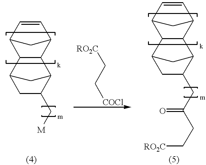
C12C(C3C=CC1C3)C1C(C[M])CC2C1.[RO2C]CC[COCl].C12C(C3C=CC1C3)C1C(CC(CC[RO2C])=O)CC2C1
